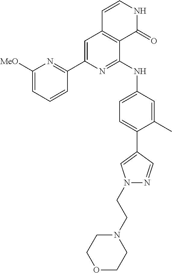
C1(C2=CC3=C(C(NC4=CC=C(C5=CN(CCN6CCOCC6)N=C5)C(C)=C4)=N2)C(=O)NC=C3)=NC([MeO])=CC=C1
